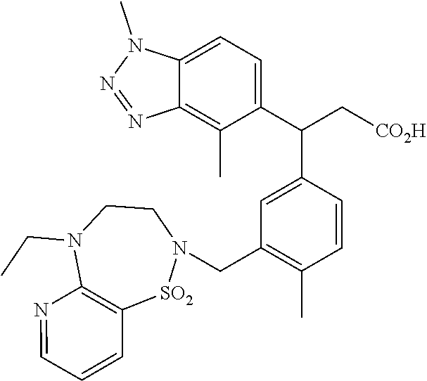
C12=CC=C(C(C[CO2H])C3=CC(CN4CCN(CC)C5=C([SO2]4)C=CC=N5)=C(C)C=C3)C(C)=C1N=NN2C
